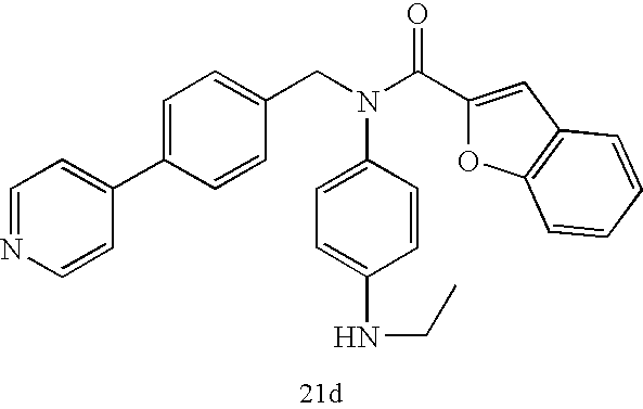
C1=NC=CC(C2=CC=C(CN(C(C3=CC4=C(O3)C=CC=C4)=O)C3=CC=C(NCC)C=C3)C=C2)=C1
